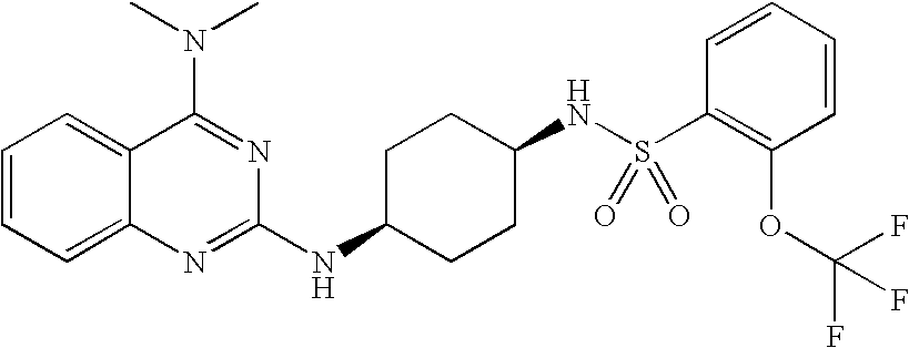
C1=CC=C2C(=C1)C(N(C)C)=NC(NC1CCC(NS(C3=C(OC(F)(F)F)C=CC=C3)(=O)=O)CC1)=N2
